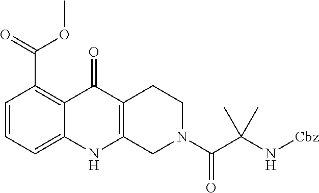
C1=CC=C2C(=C1C(=O)OC)C(=O)C1=C(N2)CN(C(C(C)(C)N[Cbz])=O)CC1
